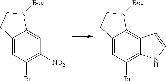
C12=CC(Br)=C3C(=C1N([Boc])CC2)C=CN3.C12=CC(Br)=C([NO2])C=C1N([Boc])CC2
